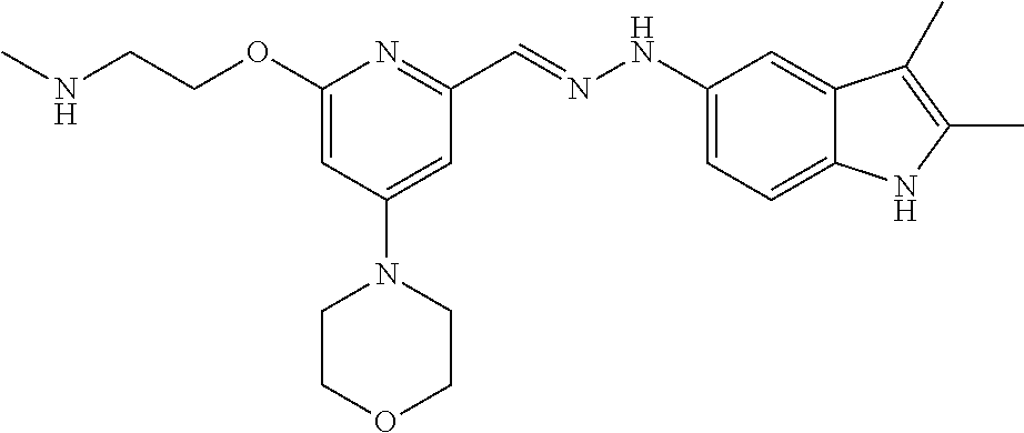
N(CCOC1=CC(N2CCOCC2)=CC(C=NNC2=CC=C3C(=C2)C(C)=C(C)N3)=N1)C
